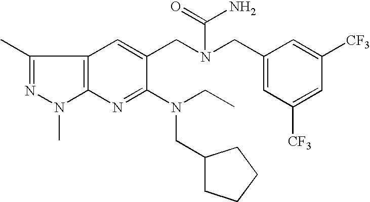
C1(C)=NN(C)C2=C1C=C(CN(CC1=CC([CF3])=CC([CF3])=C1)C(=O)N)C(N(CC)CC1CCCC1)=N2
